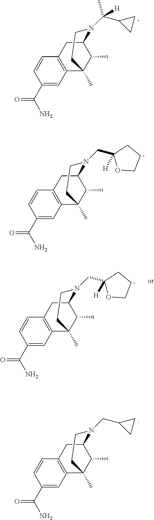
C12=C(C=CC(C(N)=O)=C1)CC1C(C)C2(C)CCN1C(C1CC1)(C)[H].C12=C(C=CC(C(N)=O)=C1)CC1C(C)C2(C)CCN1CC1([H])OCCC1.C12=C(C=CC(C(N)=O)=C1)CC1C(C)C2(C)CCN1CC1CC1.C12=C(C=CC(C(N)=O)=C1)CC1C(C)C2(C)CCN1CC1([H])OCCC1
